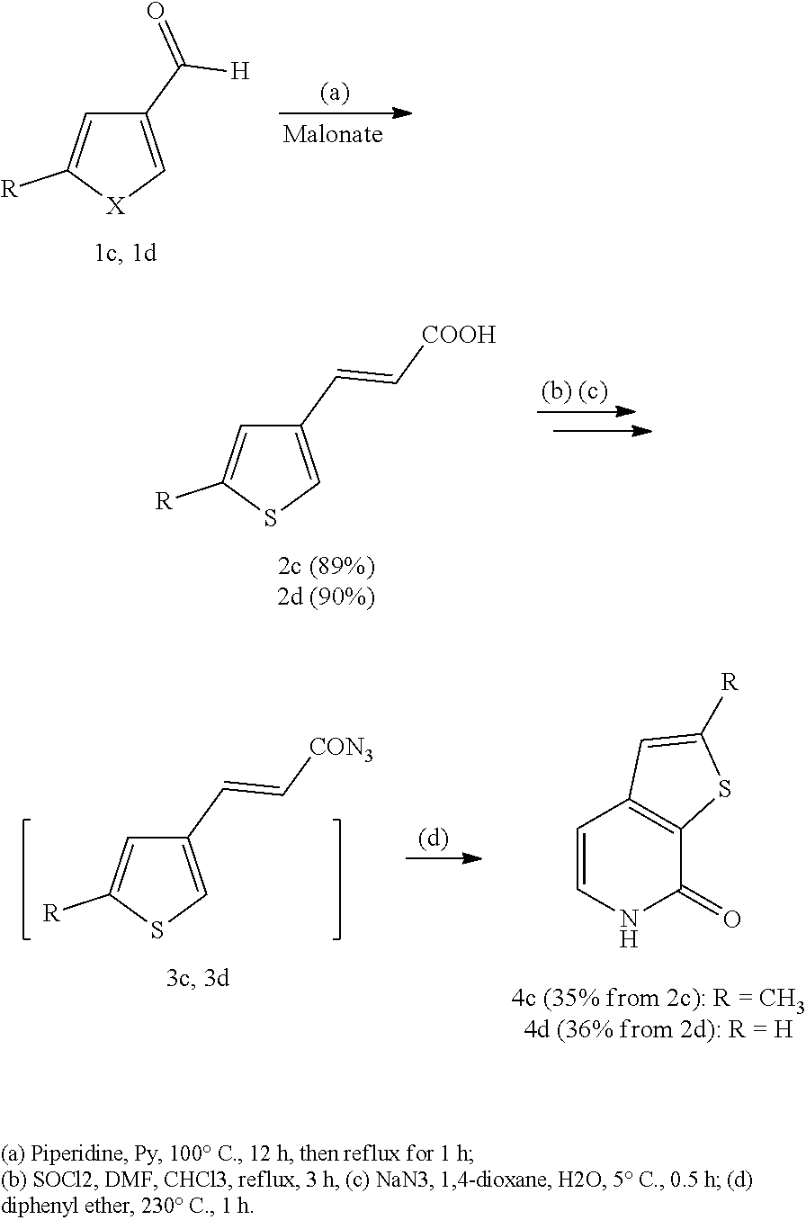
C1(C=C[COOH])=CSC([R])=C1.C1=CNC(=O)C2=C1C=C([R])S2.C1(C=C[CON3])=CSC([R])=C1.C1(C(=O)[H])=C[X]C([R])=C1
